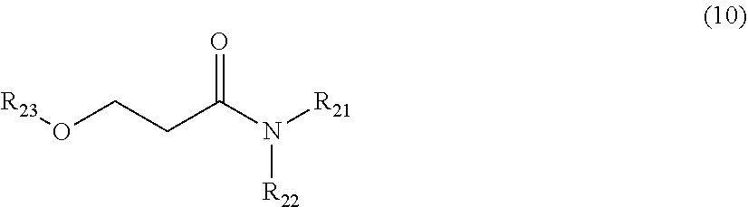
N([R22])([R21])C(CCO[R23])=O
